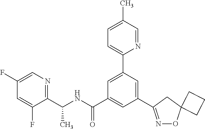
C1(C(NC(C2=CC(C3=NOC4(C3)CCC4)=CC(C3=CC=C(C)C=N3)=C2)=O)C)=NC=C(F)C=C1F
